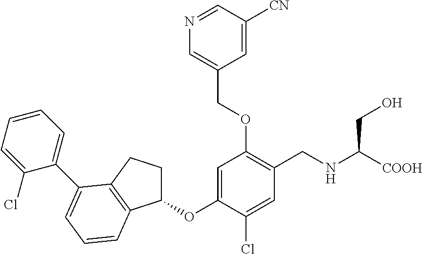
C1=C(OC2CCC3=C2C=CC=C3C2=CC=CC=C2Cl)C(Cl)=CC(CNC([COOH])CO)=C1OCC1=CN=CC([CN])=C1
